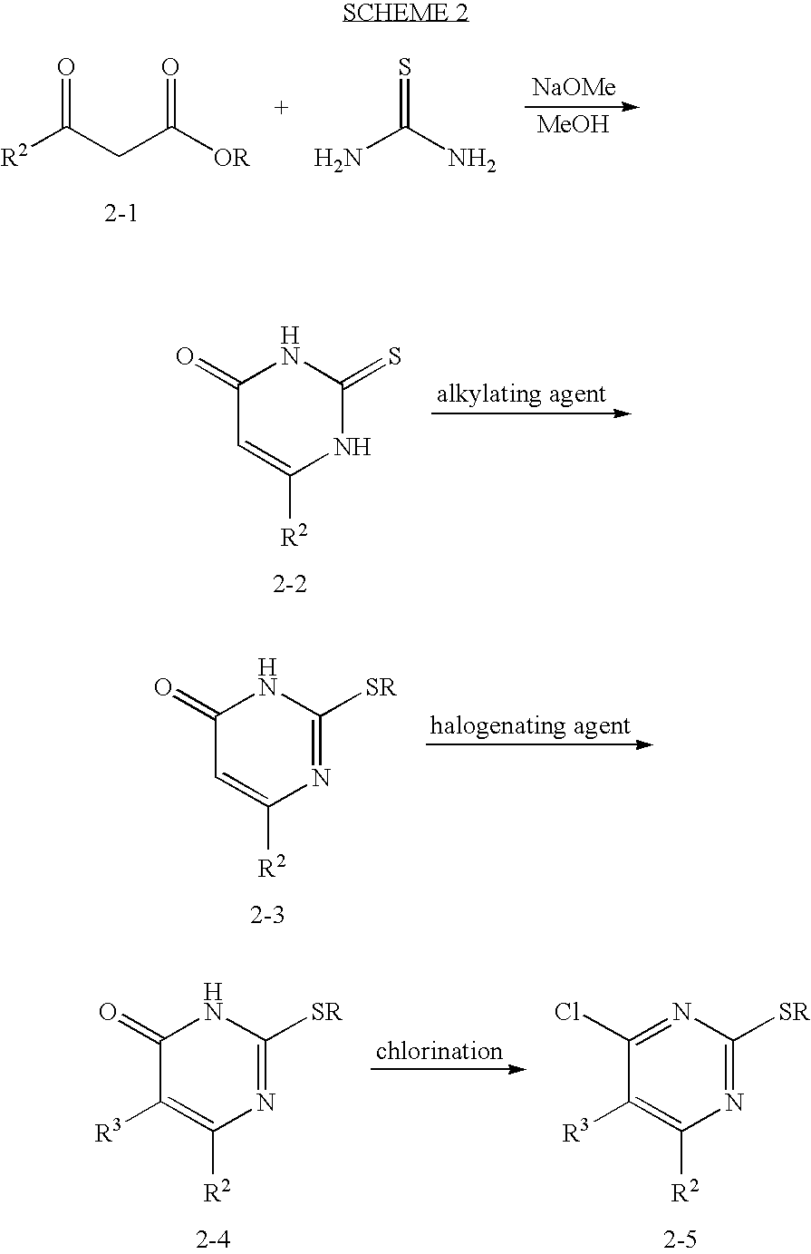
[R2]C(CC([OR])=O)=O.NC(N)=S.[NaOMe].[MeOH].C1(=O)C=C([R2])NC(=S)N1.C1(=O)C=C([R2])N=C([SR])N1.C1(=O)C([R3])=C([R2])N=C([SR])N1.C1(Cl)=NC([SR])=NC([R2])=C1[R3]
